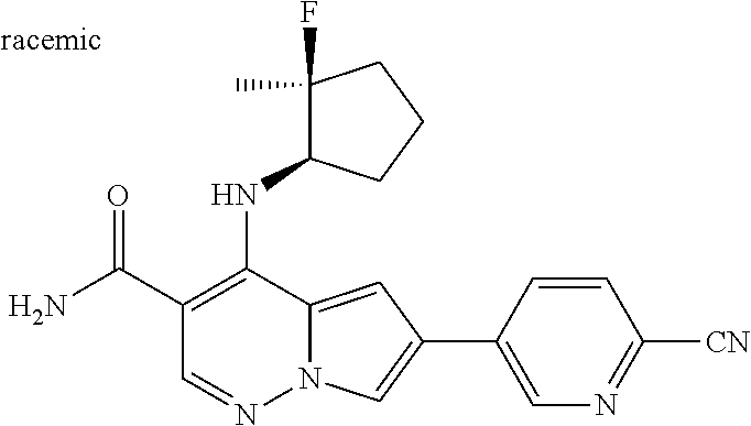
O=C(C1=C(NC2C(F)(C)CCC2)C2=CC(C3=CN=C([CN])C=C3)=CN2N=C1)N
